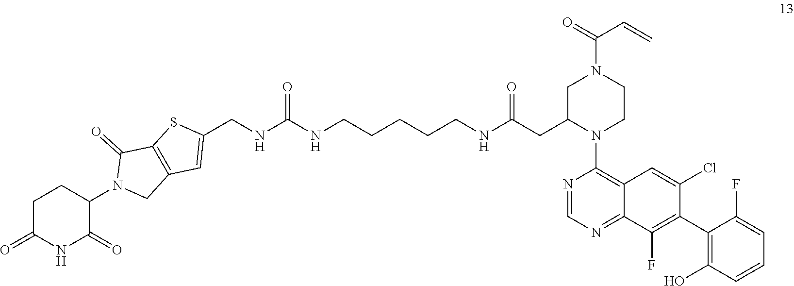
C1=NC(N2C(CC(NCCCCCNC(NCC3=CC4=C(C(=O)N(C5CCC(=O)NC5=O)C4)S3)=O)=O)CN(C(C=C)=O)CC2)=C2C(=N1)C(F)=C(C1=C(O)C=CC=C1F)C(Cl)=C2
